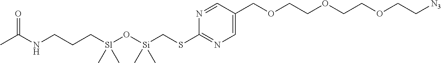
N(CCC[Sl](C)(C)O[Si](C)(CSC1=NC=C(COCCOCCOCC[N3])C=N1)C)C(=O)C
